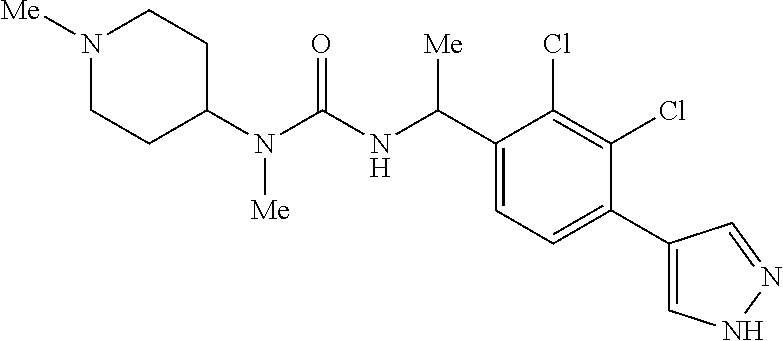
C1(N(C(NC(C2=CC=C(C3=CNN=C3)C(Cl)=C2Cl)[Me])=O)[Me])CCN([Me])CC1
